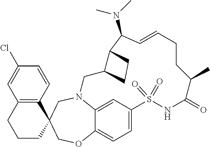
N12C3=CC(=CC=C3OCC3(C4=C(C=C(Cl)C=C4)CCC3)C1)S(=O)(=O)NC(=O)C(C)CCC=CC(N(C)C)C1C(C2)CC1
